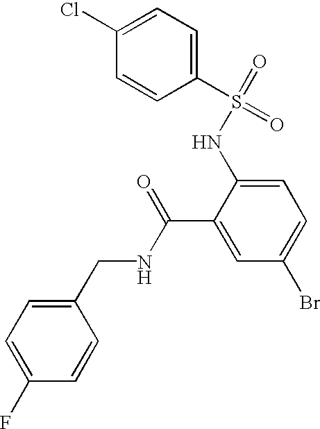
C1=C(F)C=CC(CNC(C2=CC(Br)=CC=C2NS(C2=CC=C(Cl)C=C2)(=O)=O)=O)=C1
